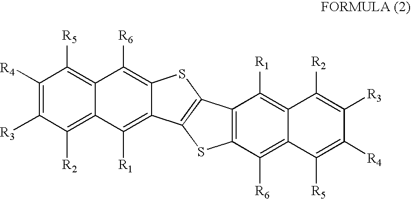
C1([R4])=C([R3])C([R2])=C2C(=C1[R5])C([R6])=C1C(=C2[R1])C2=C(S1)C1=C(S2)C([R6])=C2C(=C1[R1])C([R2])=C([R3])C([R4])=C2[R5]
